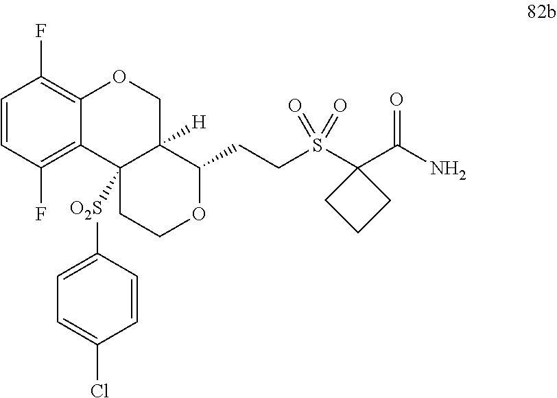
C1=CC(F)=C2C(=C1F)OCC1([H])C2([O2S]C2=CC=C(Cl)C=C2)CCOC1CCS(C1(C(N)=O)CCC1)(=O)=O
